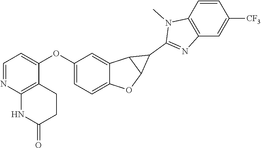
C1(OC2=CC=NC3=C2CCC(=O)N3)=CC=C2C(=C1)C1C(O2)C1C1=NC2=C(N1C)C=CC([CF3])=C2
